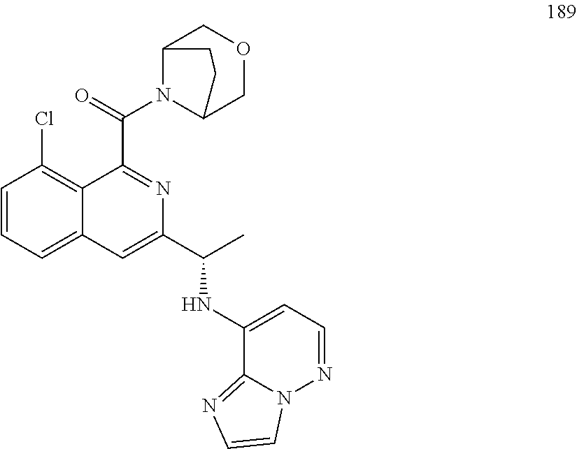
C1=CC=C2C(=C1Cl)C(C(=O)N1C3COCC1CC3)=NC(C(C)NC1=CC=NN3C1=NC=C3)=C2
